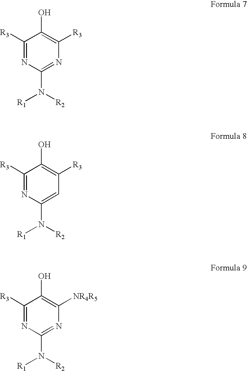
C1([R3])=NC(N([R2])[R1])=NC([R3])=C1O.C1([R3])=NC(N([R2])[R1])=CC([R3])=C1O.C1([R3])=NC(N([R2])[R1])=NC([NR4R5])=C1O
